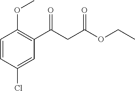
C1=CC(Cl)=CC(C(CC(OCC)=O)=O)=C1OC
